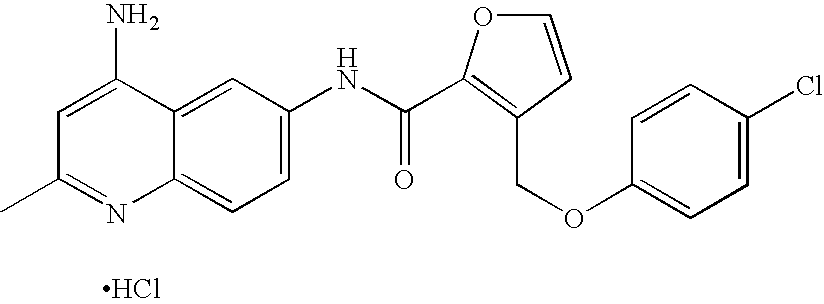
Cl.C12=CC=C(NC(=O)C3=C(COC4=CC=C(Cl)C=C4)C=CO3)C=C1C(N)=CC(C)=N2
